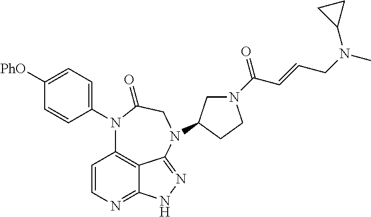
C1(N2C3=C4C(=NC=C3)NN=C4N(C3CN(C(C=CCN(C)C4CC4)=O)CC3)CC2=O)=CC=C([PhO])C=C1
